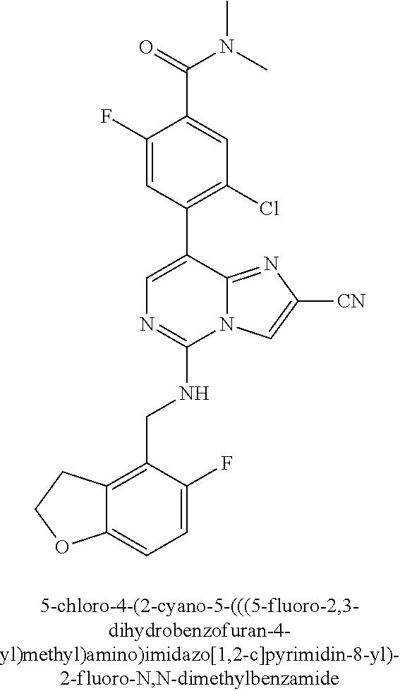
C12=CC=C(F)C(CNC3=NC=C(C4=C(Cl)C=C(C(N(C)C)=O)C(F)=C4)C4=NC([CN])=CN34)=C1CCO2
